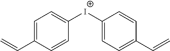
C1=C(C=C)C=CC([I+]C2=CC=C(C=C)C=C2)=C1
